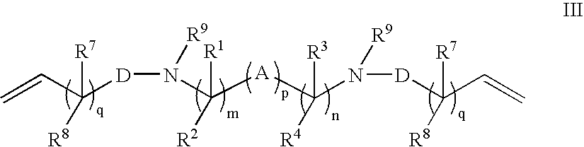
C(C([R7])([R8])[D]N(C([A]C(N([R9])[D]C(C=C)([R7])[R8])([R3])[R4])([R1])[R2])[R9])=C
